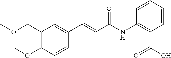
C1(COC)=C(OC)C=CC(C=CC(NC2=C(C(O)=O)C=CC=C2)=O)=C1
